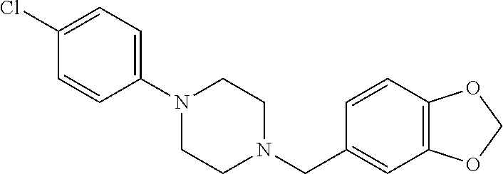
C1(CN2CCN(C3=CC=C(Cl)C=C3)CC2)=CC2=C(C=C1)OCO2
